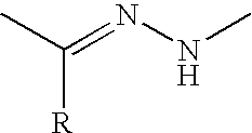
C(=NNC)(C)[R]
